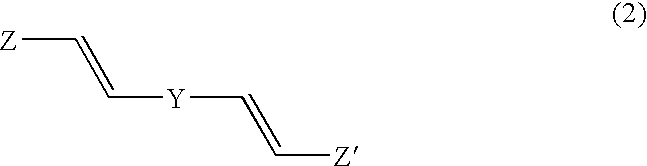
[Z]C=C[Y]C=C[Z]
